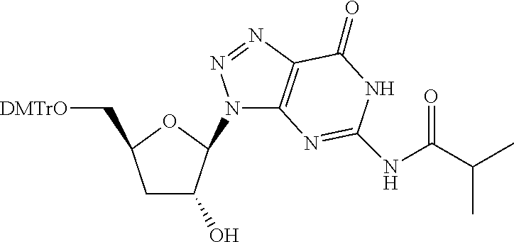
C1C(O)C(N2C3=C(N=N2)C(=O)NC(NC(C(C)C)=O)=N3)OC1C[DMTrO]
